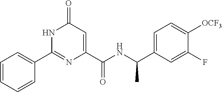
C1(=O)C=C(C(NC(C2=CC=C([OCF3])C(F)=C2)C)=O)N=C(C2=CC=CC=C2)N1
